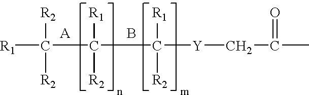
[R1]C(C(C([Y]CC(C)=O)([R1])[R2])([R1])[R2])([R2])[R2].B.[A]
